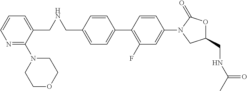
C1(CNCC2=CC=CN=C2N2CCOCC2)=CC=C(C2=C(F)C=C(N3C(=O)OC(CNC(C)=O)C3)C=C2)C=C1
